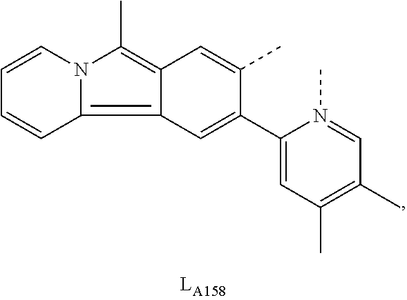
C1=CN2C(=C3C(=C2C)C=C(C)C(C2=CC(C)=C(C)C=N2C)=C3)C=C1
